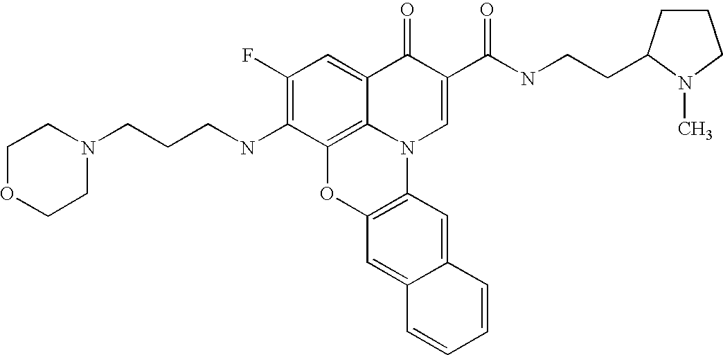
C1(F)=C(NCCCN2CCOCC2)C2=C3C(=C1)C(=O)C(C(NCCC1CCCN1C)=O)=CN3C1=C(O2)C=C2C(=C1)C=CC=C2
